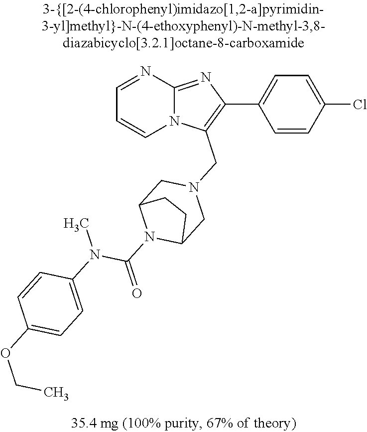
C1=CC(Cl)=CC=C1C1=C(CN2CC3N(C(=O)N(C4=CC=C(OCC)C=C4)C)C(C2)CC3)N2C(=N1)N=CC=C2
